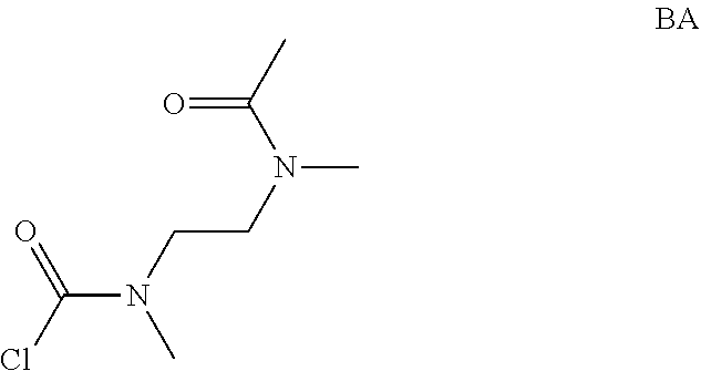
C(CN(C)C(C)=O)N(C)C(Cl)=O
